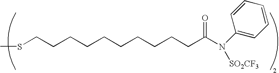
S(CCCCCCCCCCC(N(C1=CC=CC=C1)[SO2CF3])=O)C
